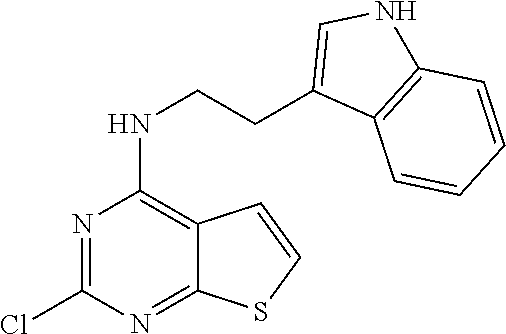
ClC1=NC(NCCC2=CNC3=C2C=CC=C3)=C2C(=N1)SC=C2
